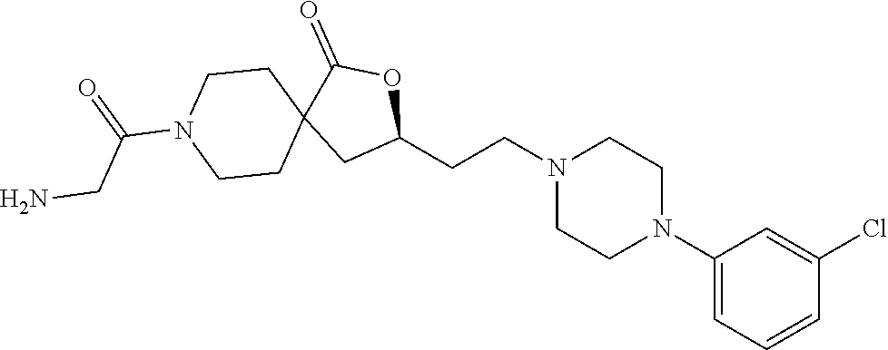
C1(N2CCN(CCC3OC(=O)C4(C3)CCN(C(CN)=O)CC4)CC2)=CC=CC(Cl)=C1
